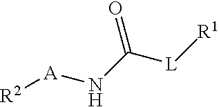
[A](NC([L][R1])=O)[R2]
